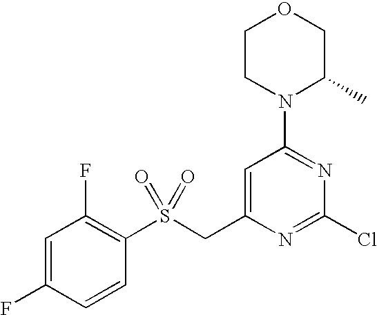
C1=C(F)C=CC(S(CC2=CC(N3C(C)COCC3)=NC(Cl)=N2)(=O)=O)=C1F
